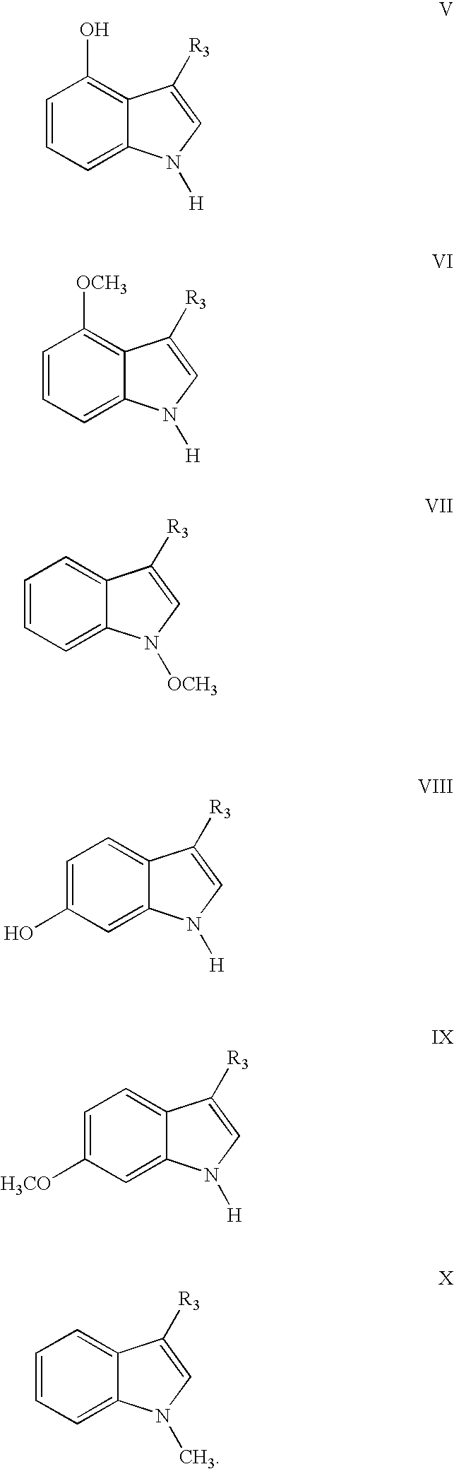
C1=CC=C2C(=C1O)C([R3])=CN2[H].C1=CC=C2C(=C1[OCH3])C([R3])=CN2[H].C1=CC=C2C(=C1)C([R3])=CN2[OCH3].C1=C(O)C=C2C(=C1)C([R3])=CN2[H].C1=C([H3CO])C=C2C(=C1)C([R3])=CN2[H].C1=CC=C2C(=C1)C([R3])=CN2C
